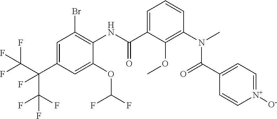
C1=C(C(C(F)(F)F)(C(F)(F)F)F)C=C(OC(F)F)C(NC(=O)C2=CC=CC(N(C(=O)C3=CC=[N+]([O-])C=C3)C)=C2OC)=C1Br
